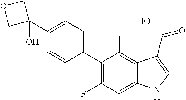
C1(C2(O)COC2)=CC=C(C2=C(F)C=C3C(=C2F)C(C(O)=O)=CN3)C=C1
